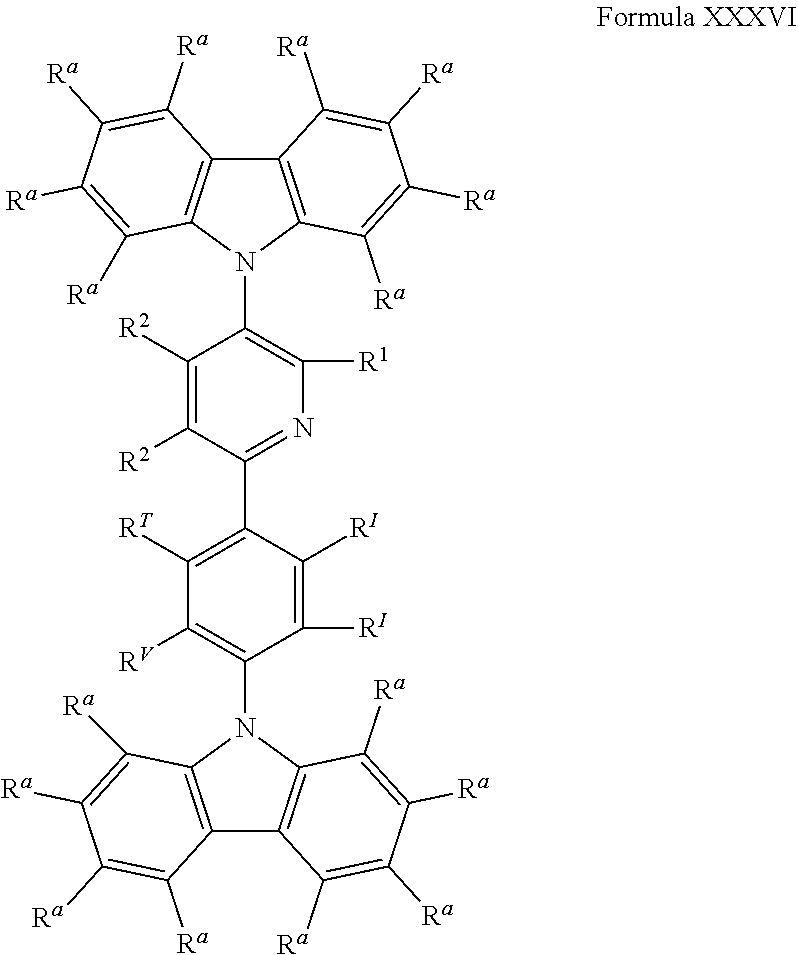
C1([R2])=C([R2])C(C2=C([RT])C([RV])=C(N3C4=C(C5=C3C([Ra])=C([Ra])C([Ra])=C5[Ra])C([Ra])=C([Ra])C([Ra])=C4[Ra])C([RI])=C2[RI])=NC([R1])=C1N1C2=C(C3=C1C([Ra])=C([Ra])C([Ra])=C3[Ra])C([Ra])=C([Ra])C([Ra])=C2[Ra]
